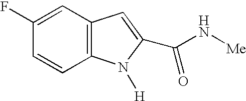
C12=C(C=CC(F)=C1)N([H])C(C(N[Me])=O)=C2
